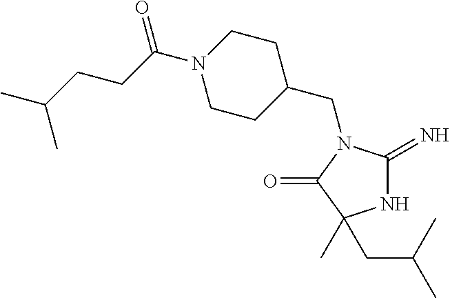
N1C(=N)N(CC2CCN(C(=O)CCC(C)C)CC2)C(=O)C1(C)CC(C)C
